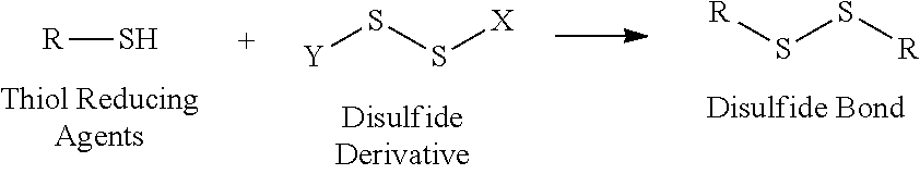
[R]S.[R]SS[R].[Y]SS[X]
